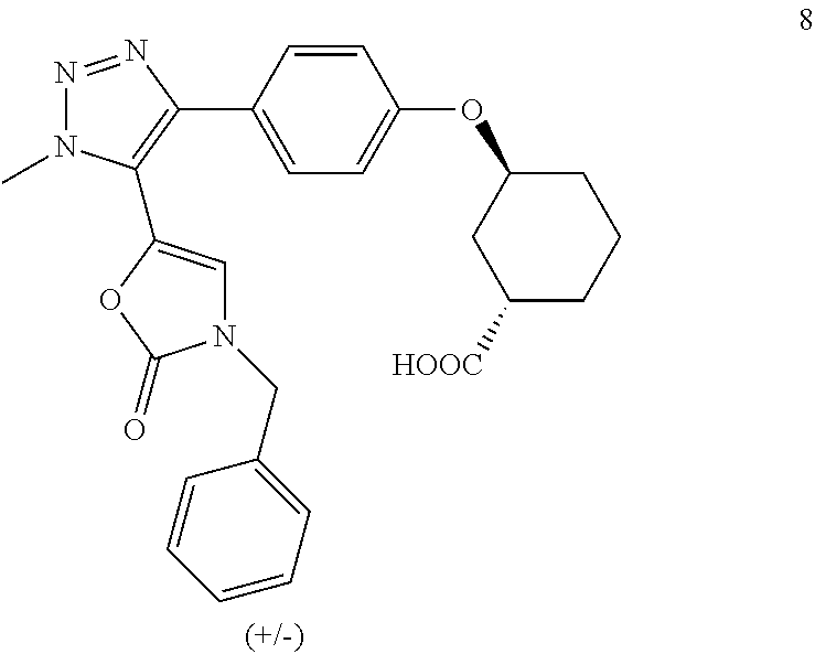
N1=NC(C2=CC=C(OC3CC([HOOC])CCC3)C=C2)=C(C2=CN(CC3=CC=CC=C3)C(=O)O2)N1C
